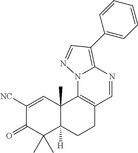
C1([NC])=CC2(C)C([H])(C(C)(C)C1=O)CCC1=C2N2C(=C(C3=CC=CC=C3)C=N2)N=C1
